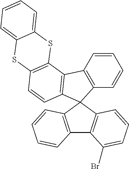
C1=CC2=C(C=C1)C1(C3=C2C2=C(C=C3)SC3=CC=CC=C3S2)C2=C(C3=C1C=CC=C3)C(Br)=CC=C2
